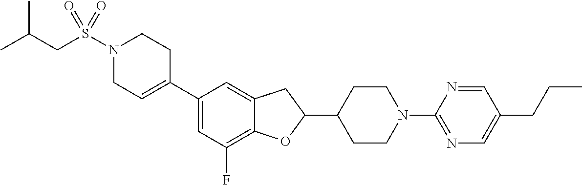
N1(S(CC(C)C)(=O)=O)CC=C(C2=CC(F)=C3C(=C2)CC(C2CCN(C4=NC=C(CCC)C=N4)CC2)O3)CC1
